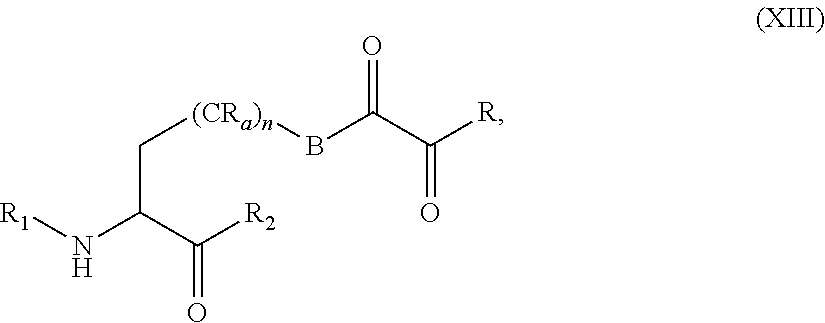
[R1]NC(C([R2])=O)C[(CRa)n]BC(=O)C(=O)[R]
